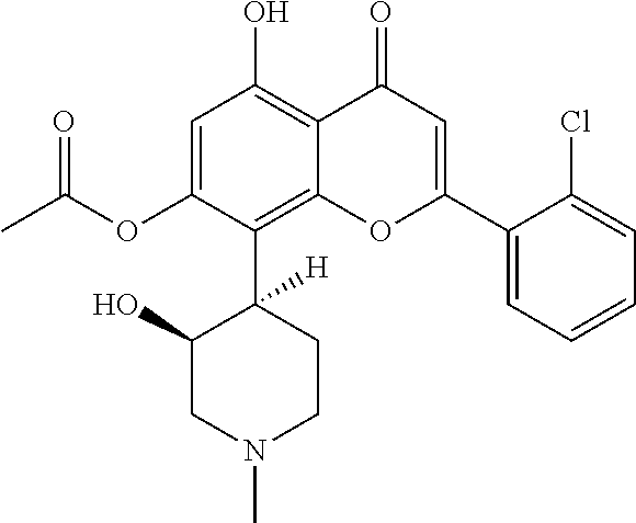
C1=C(OC(C)=O)C(C2([H])C(O)CN(C)CC2)=C2C(=C1O)C(=O)C=C(C1=CC=CC=C1Cl)O2
